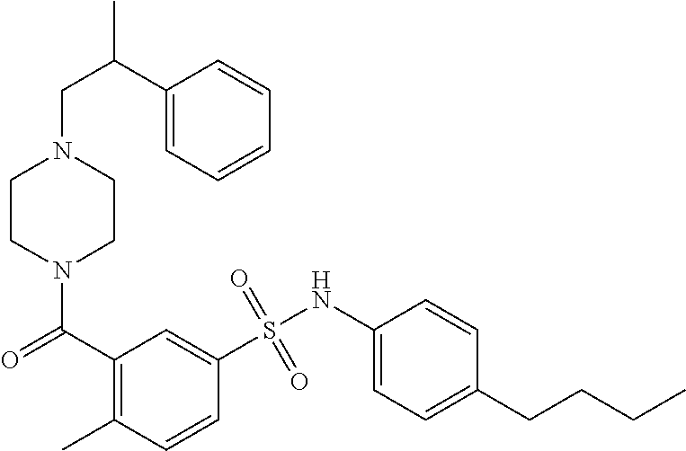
N1(C(=O)C2=C(C)C=CC(S(NC3=CC=C(CCCC)C=C3)(=O)=O)=C2)CCN(CC(C)C2=CC=CC=C2)CC1
